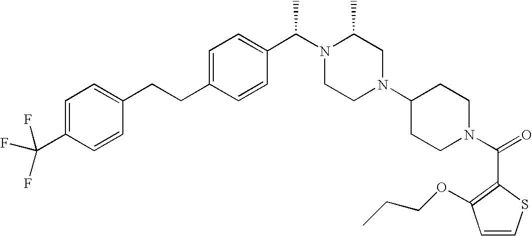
C(C1=CC=C(C(N2CCN(C3CCN(C(=O)C4=C(OCCC)C=CS4)CC3)CC2C)C)C=C1)CC1=CC=C(C(F)(F)F)C=C1
